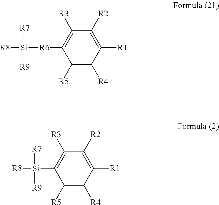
C1([R5])=C([R4])C([R1])=C([R2])C([R3])=C1[R6][Si]([R7])([R8])[R9].C1([R5])=C([R4])C([R1])=C([R2])C([R3])=C1[Si]([R7])([R8])[R9]
